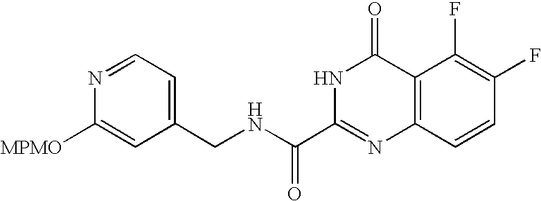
C1(CNC(C2=NC3=C(C(=O)N2)C(F)=C(F)C=C3)=O)=CC=NC([MPMO])=C1
